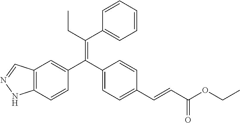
C12=C(C=CC(C(C3=CC=C(C=CC(OCC)=O)C=C3)=C(CC)C3=CC=CC=C3)=C1)NN=C2
